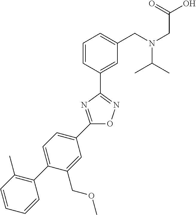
C1=CC(C2=NOC(C3=CC=C(C4=C(C)C=CC=C4)C(COC)=C3)=N2)=CC(CN(CC(O)=O)C(C)C)=C1
